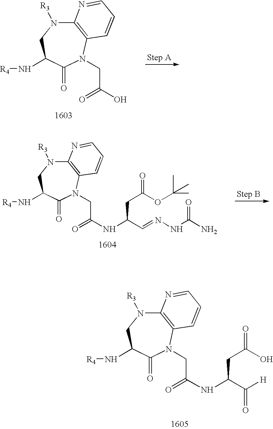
C12=C(N(CC(=O)NC(C([H])=O)CC(O)=O)C(=O)C(N[R4])CN1[R3])C=CC=N2.C12=C(N(CC(=O)O)C(=O)C(N[R4])CN1[R3])C=CC=N2.C12=C(N(CC(=O)NC(C=NNC(N)=O)CC(OC(C)(C)C)=O)C(=O)C(N[R4])CN1[R3])C=CC=N2
